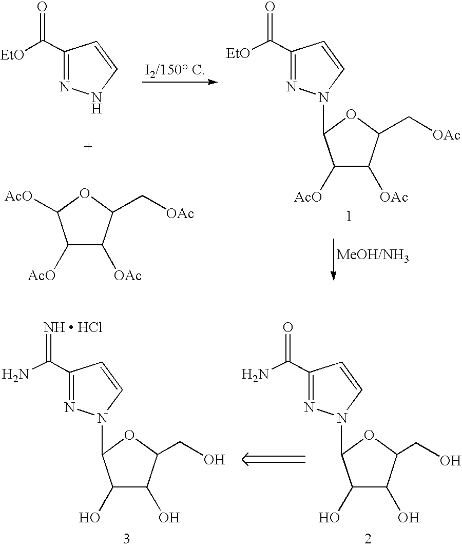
C1(C([EtO])=O)=NNC=C1.C1(C([EtO])=O)=NN(C2C([AcO])C([OAc])C(C[OAc])O2)C=C1.C1([AcO])C([OAc])C(C[OAc])OC1[AcO].C1(C(N)=O)=NN(C2C(O)C(O)C(CO)O2)C=C1.C1(C(N)=[NH  HCl])=NN(C2C(O)C(O)C(CO)O2)C=C1
